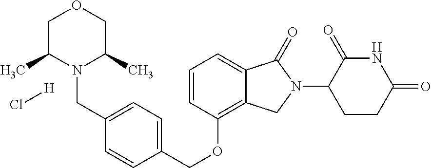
C(OC1=C2C(=CC=C1)C(=O)N(C1C(=O)NC(=O)CC1)C2)C1=CC=C(CN2C(C)COCC2C)C=C1.Cl[H]
